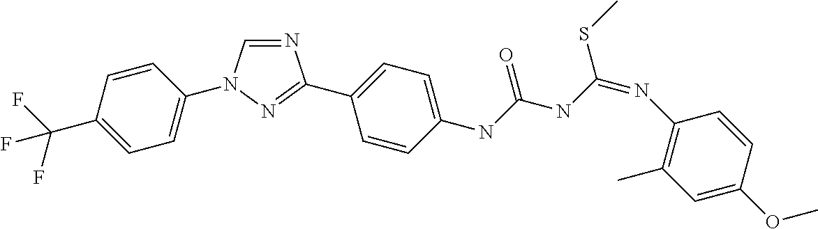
N1=CN(C2=CC=C(C(F)(F)F)C=C2)N=C1C1=CC=C(NC(NC(=NC2=C(C)C=C(OC)C=C2)SC)=O)C=C1
